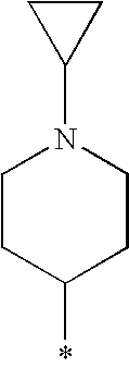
C1CC(*)CCN1C1CC1
